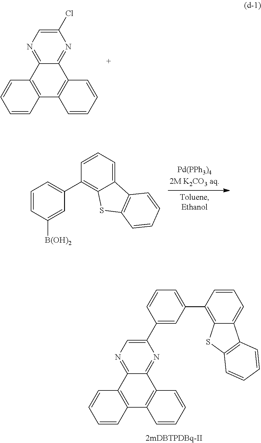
C1(Cl)=CN=C2C(=N1)C1=C(C3=C2C=CC=C3)C=CC=C1.C1=CC([B(OH)2])=CC(C2=C3C(=CC=C2)C2=C(S3)C=CC=C2)=C1.C1(C2=CC(C3=C4C(=CC=C3)C3=C(S4)C=CC=C3)=CC=C2)=CN=C2C(=N1)C1=C(C3=C2C=CC=C3)C=CC=C1
